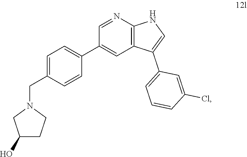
C12=C(N=CC(C3=CC=C(CN4CC(O)CC4)C=C3)=C1)NC=C2C1=CC=CC(Cl)=C1
